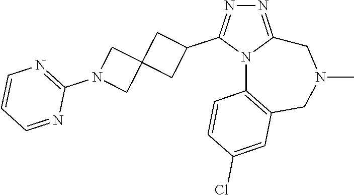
N1=C2N(C(C3CC4(C3)CN(C3=NC=CC=N3)C4)=N1)C1=C(CN(C)C2)C=C(Cl)C=C1
